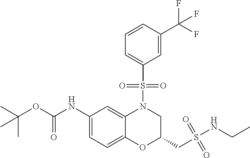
C1(NC(OC(C)(C)C)=O)=CC=C2C(=C1)N(S(C1=CC=CC(C(F)(F)F)=C1)(=O)=O)CC(CS(NCC)(=O)=O)O2
